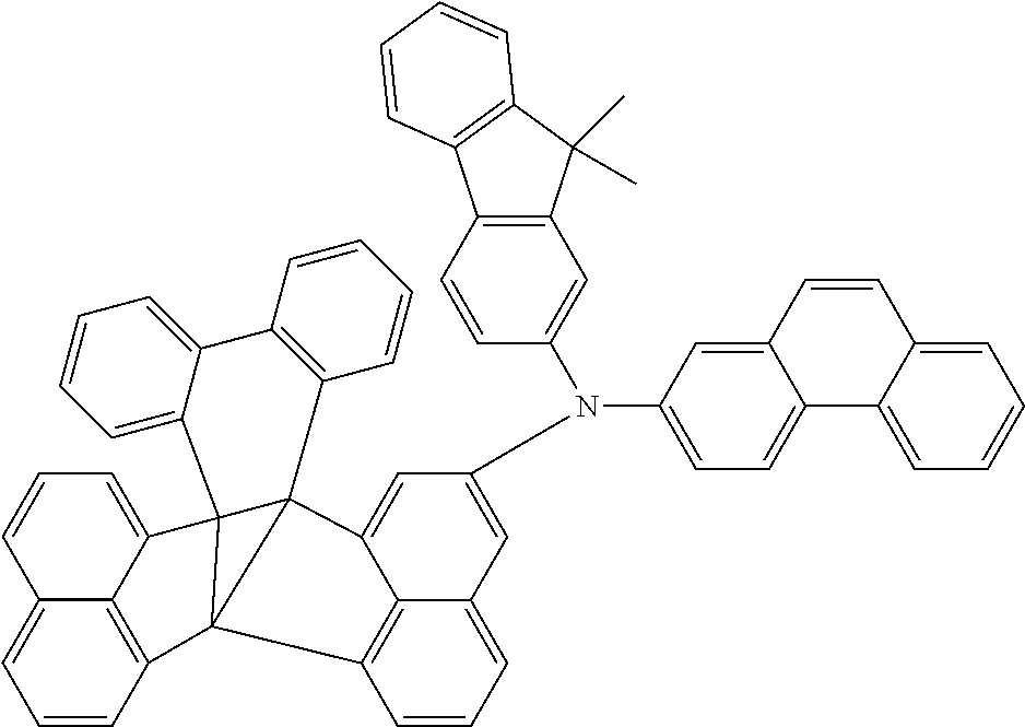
C1=CC2=C3C(=C1)C=CC=C3C13C4=CC=CC=C4C4=C(C=CC=C4)C14C1=CC(N(C5=CC6=C(C=C5)C5=C(C6(C)C)C=CC=C5)C5=CC=C6C(=C5)C=CC5=CC=CC=C65)=CC5=CC=CC(=C51)C234
